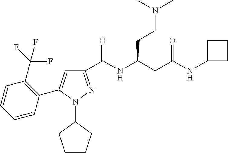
C1(C(NC(CC(NC2CCC2)=O)CCN(C)C)=O)=NN(C2CCCC2)C(C2=C(C(F)(F)F)C=CC=C2)=C1
